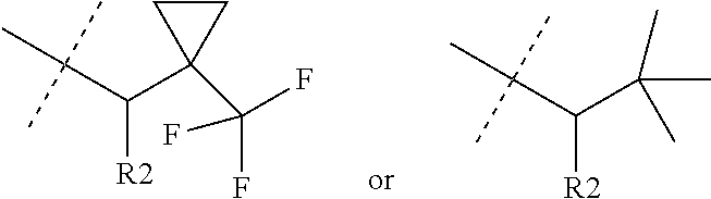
C1(C(F)(F)F)(C([R2])C(C)(C)C)CC1.C([R2])(C(C)(C)C)C(C)(C)C
